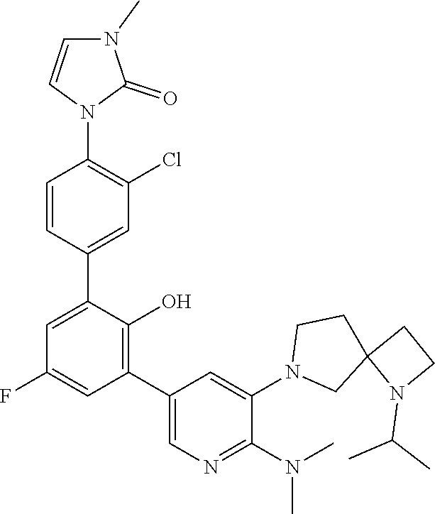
C1=CC(C2=CC(F)=CC(C3=CN=C(N(C)C)C(N4CC5(CC4)N(C(C)C)CC5)=C3)=C2O)=CC(Cl)=C1N1C(=O)N(C)C=C1
